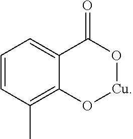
C1=CC(C)=C2C(=C1)C(=O)O[Cu]O2
